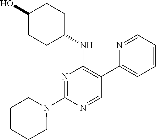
N1=C(N2CCCCC2)N=CC(C2=CC=CC=N2)=C1NC1CCC(O)CC1
